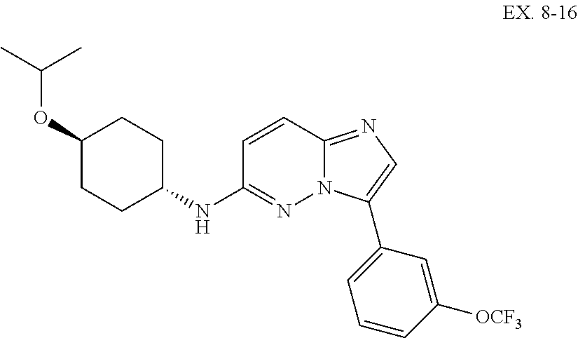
C1=CC2=NC=C(C3=CC=CC([OCF3])=C3)N2N=C1NC1CCC(OC(C)C)CC1
